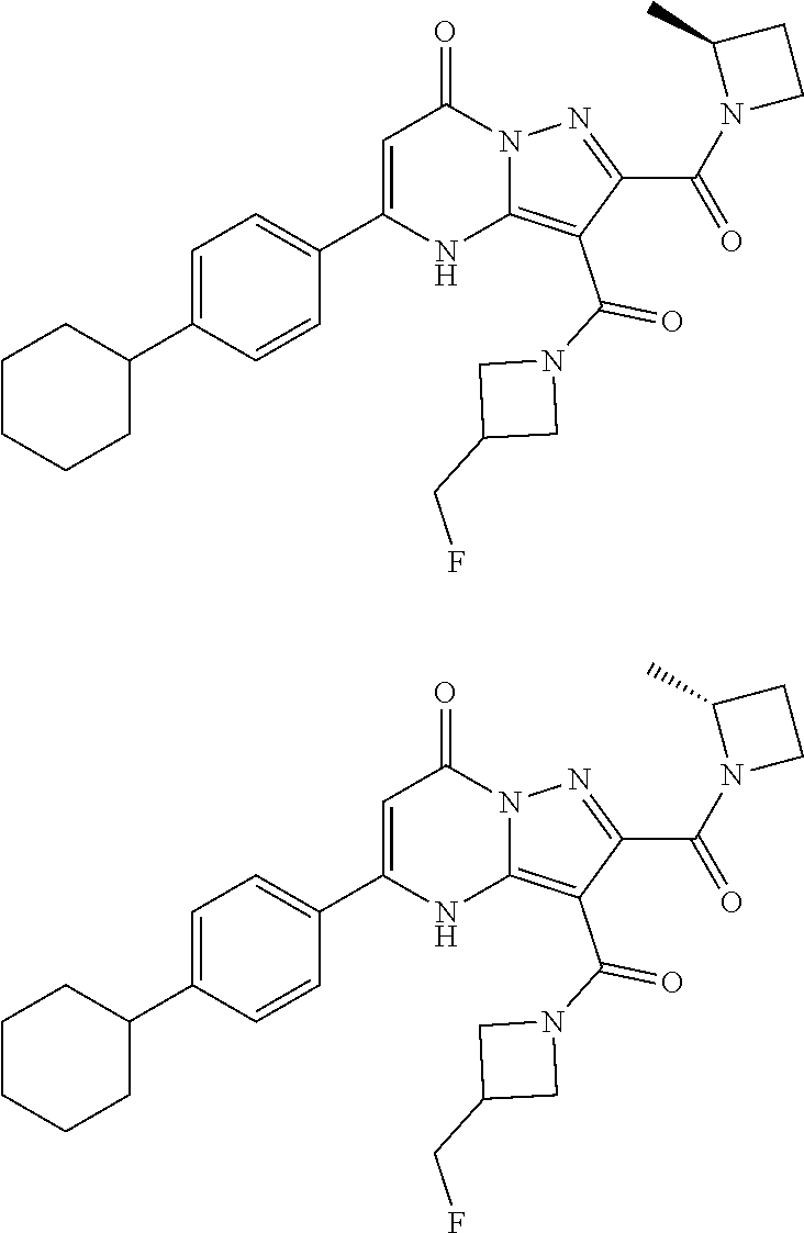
C1=C(C2CCCCC2)C=CC(C2=CC(=O)N3C(=C(C(N4CC(CF)C4)=O)C(C(=O)N4CCC4C)=N3)N2)=C1.C1=C(C2CCCCC2)C=CC(C2=CC(=O)N3C(=C(C(N4CC(CF)C4)=O)C(C(=O)N4CCC4C)=N3)N2)=C1
